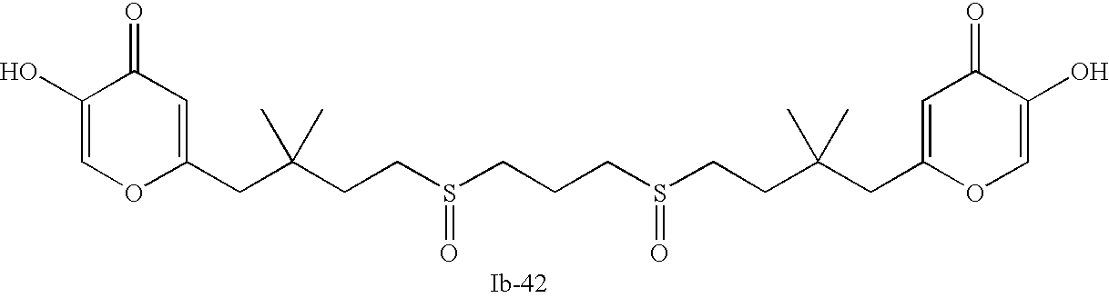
C(C(CCS(CCCS(CCC(CC1=CC(=O)C(O)=CO1)(C)C)=O)=O)(C)C)C1=CC(=O)C(O)=CO1
